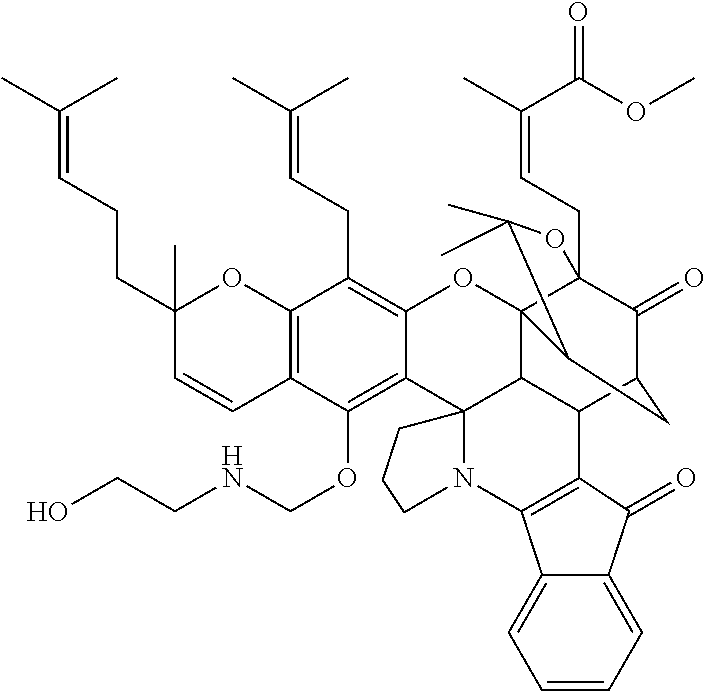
C12=C(C(OCNCCO)=C3C(=C1CC=C(C)C)OC14C5(CC=C(C)C(OC)=O)C(=O)C(CC1C(C)(C)O5)C1C4C34N(CCC4)C3=C1C(=O)C1=CC=CC=C13)C=CC(CCC=C(C)C)(C)O2
